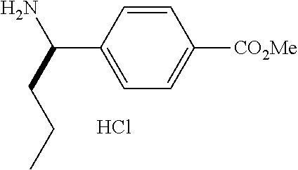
C1=CC(C(N)CCC)=CC=C1[CO2Me].Cl
